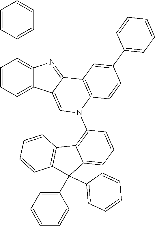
C1=CC=C2C(=C1C1=CC=CC=C1)N=C1C2=CN(C2=C3C(=CC=C2)C(C2=CC=CC=C2)(C2=CC=CC=C2)C2=C3C=CC=C2)C2=C1C=C(C1=CC=CC=C1)C=C2
